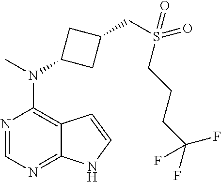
N1=CN=C2C(=C1N(C)C1CC(CS(CCCC(F)(F)F)(=O)=O)C1)C=CN2
